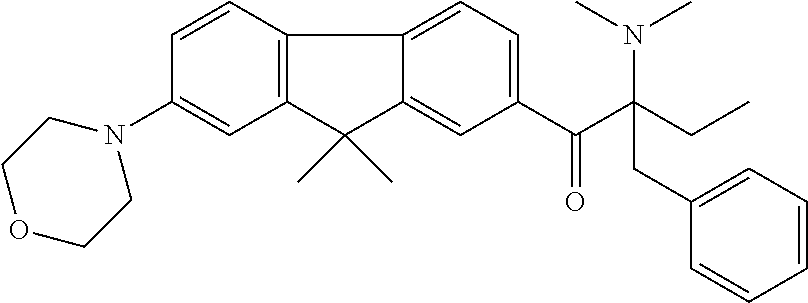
C1=C(N2CCOCC2)C=CC2=C1C(C)(C)C1=CC(C(=O)C(CC)(N(C)C)CC3=CC=CC=C3)=CC=C21
